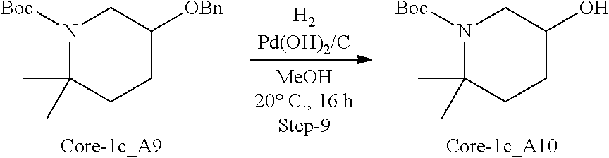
[H2Pd(OH)2/C].N1([Boc])C(C)(C)CCC(O)C1.N1([Boc])C(C)(C)CCC([OBn])C1
